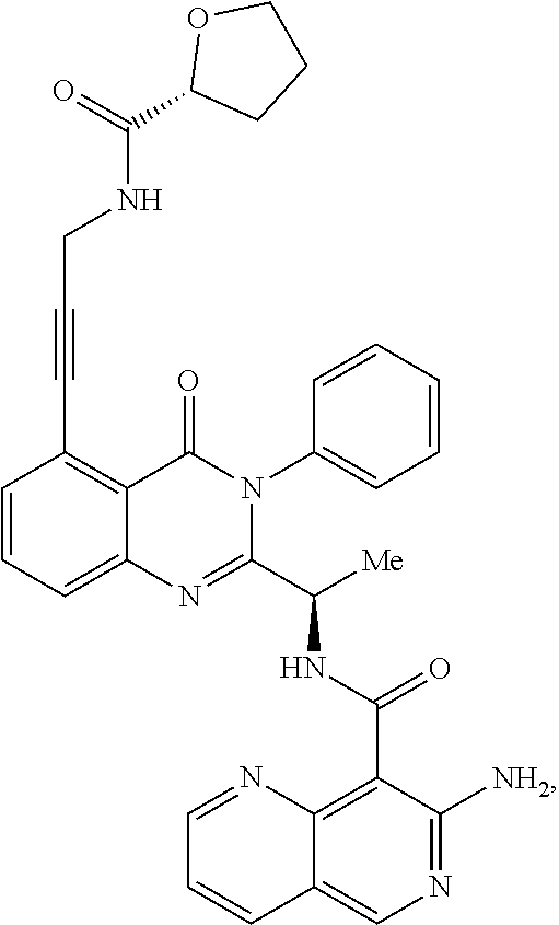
C1=CC=C2C(=C1C#CCNC(=O)C1CCCO1)C(=O)N(C1=CC=CC=C1)C(C([Me])NC(C1=C3C(=CN=C1[NH2])C=CC=N3)=O)=N2
